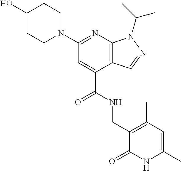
C1C(O)CCN(C2=NC3=C(C(C(=O)NCC4=C(C)C=C(C)NC4=O)=C2)C=NN3C(C)C)C1
